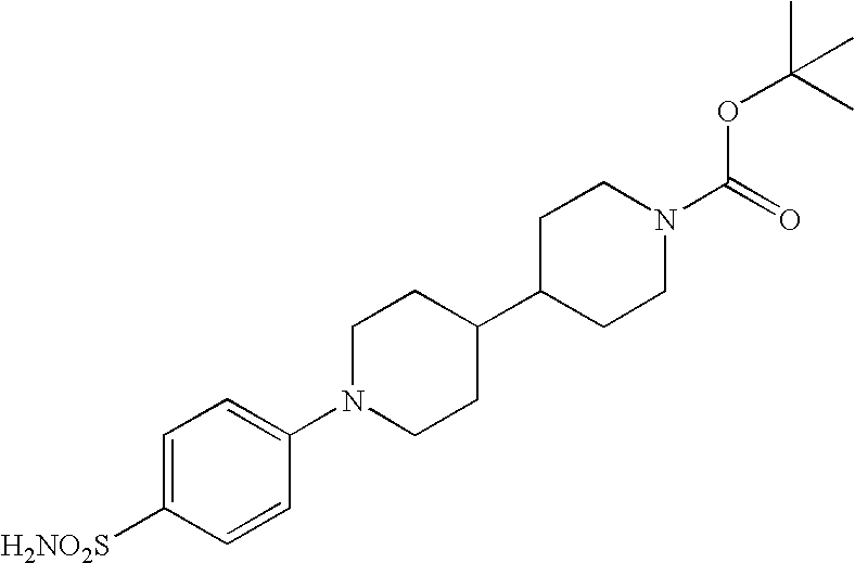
C1=C([H2NO2S])C=CC(N2CCC(C3CCN(C(=O)OC(C)(C)C)CC3)CC2)=C1
